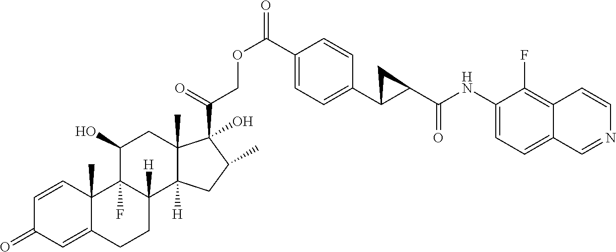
C1=CC2(C)C(=CC1=O)CCC1([H])C2(F)C(O)CC2(C)C1([H])CC(C)C2(C(=O)COC(=O)C1=CC=C(C2CC2C(NC2=CC=C3C(=C2F)C=CN=C3)=O)C=C1)O
